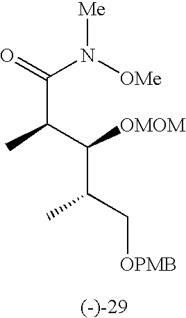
C(C(C([OMOM])C(C[OPMB])C)C)(N([OMe])[Me])=O
